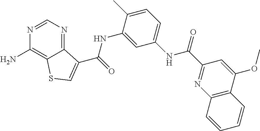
C1=NC(N)=C2C(=N1)C(C(NC1=CC(NC(C3=NC4=C(C(OC)=C3)C=CC=C4)=O)=CC=C1C)=O)=CS2
